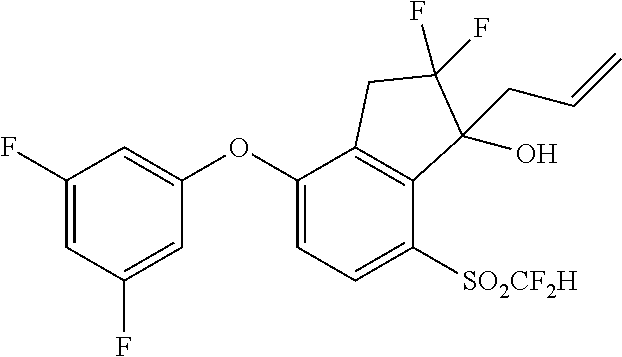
C1(OC2=CC=C([SO2CF2H])C3=C2CC(F)(F)C3(O)CC=C)=CC(F)=CC(F)=C1
